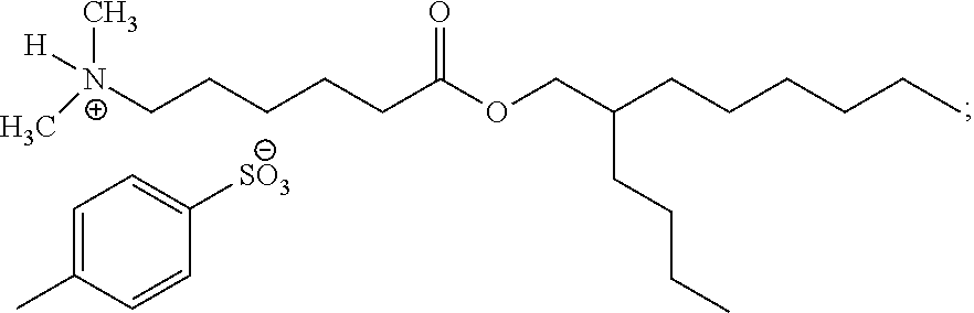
C(CCCCC(OCC(CCCCCC)CCCC)=O)[N+]([H])(C)C.C1=C(C)C=CC([SO3])=C1
